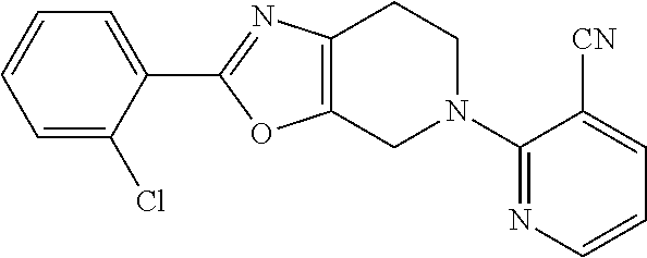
C1=C(Cl)C(C2=NC3=C(O2)CN(C2=NC=CC=C2[CN])CC3)=CC=C1
